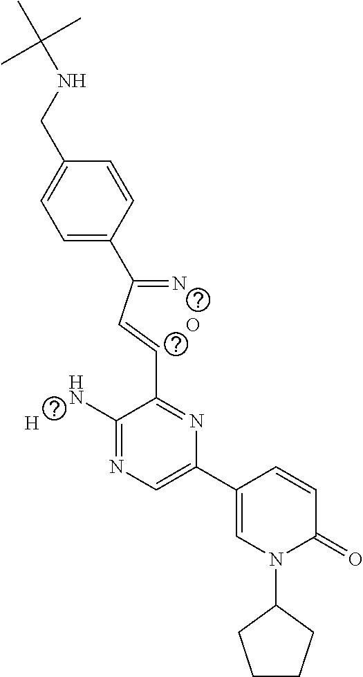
[H].O.C1=C(C(=N)C=CC2=NC(C3=CN(C4CCCC4)C(=O)C=C3)=CN=C2N)C=CC(CNC(C)(C)C)=C1
